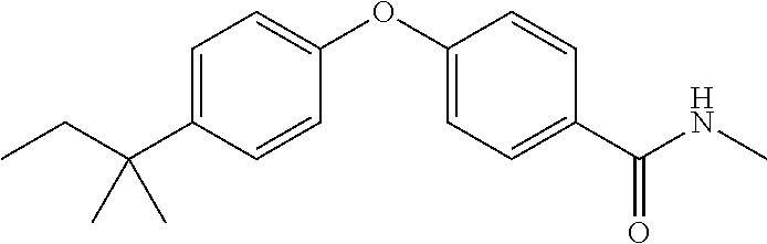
C1=C(C(CC)(C)C)C=CC(OC2=CC=C(C(NC)=O)C=C2)=C1
